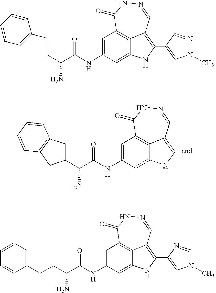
N1=CC2=CNC3=CC(NC(=O)C(C4CC5=C(C4)C=CC=C5)N)=CC(=C23)C(=O)N1.N1=CC2=C(C3=CN(C)N=C3)NC3=CC(NC(=O)C(CCC4=CC=CC=C4)N)=CC(=C23)C(=O)N1.N1=CC2=C(C3=CN(C)C=N3)NC3=CC(NC(=O)C(CCC4=CC=CC=C4)N)=CC(=C23)C(=O)N1
